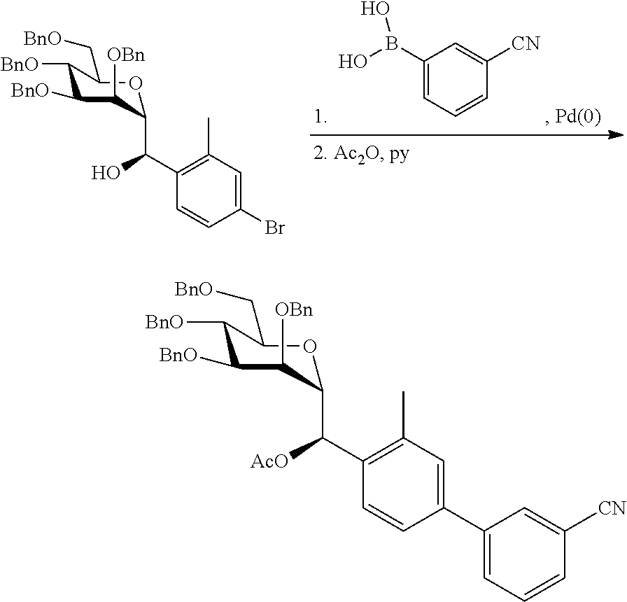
C1(Br)=CC(C)=C(C(C2C([OBn])C([BnO])C([BnO])C(C[BnO])O2)O)C=C1.C1=CC=C(B(O)O)C=C1[CN].C1(C2=CC=CC([CN])=C2)=CC(C)=C(C(C2C([OBn])C([BnO])C([BnO])C(C[BnO])O2)[AcO])C=C1
